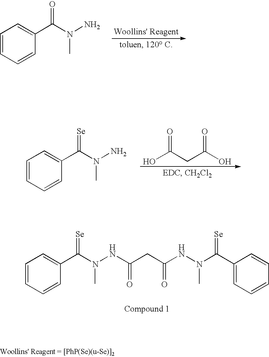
C1=CC=CC(C(N(N)C)=O)=C1.C1=CC=CC(C(N(N)C)=[Se])=C1.OC(CC(O)=O)=O.C1=CC=CC(C(N(NC(CC(NN(C(C2=CC=CC=C2)=[Se])C)=O)=O)C)=[Se])=C1
